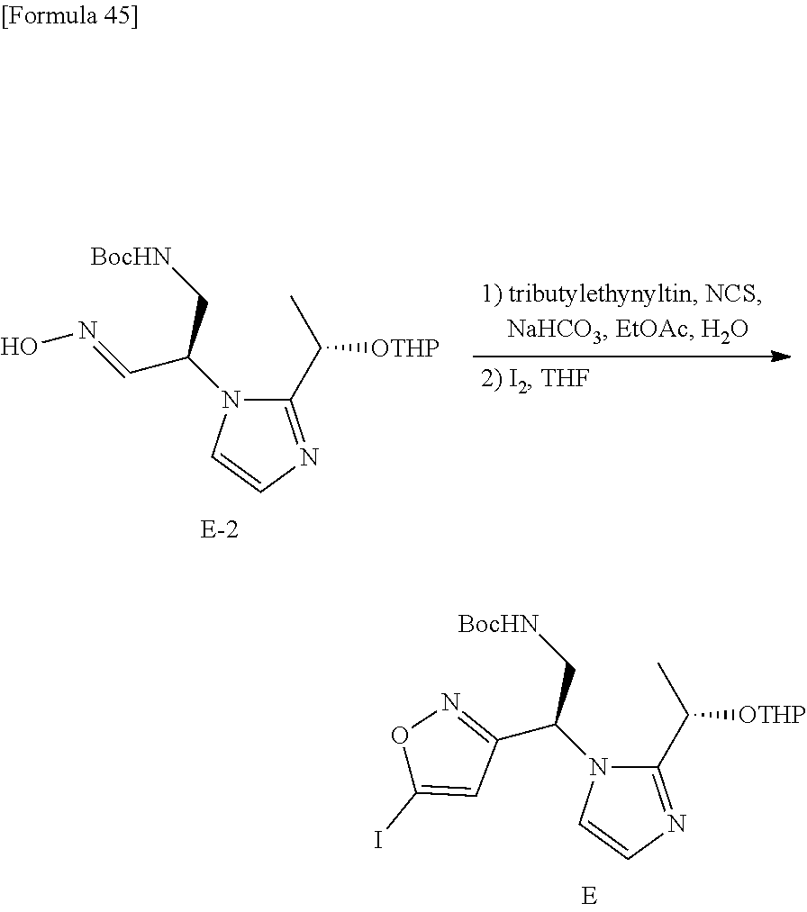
C1(C(C)[OTHP])=NC=CN1C(C[BocHN])C=NO.C1(C(C)[OTHP])=NC=CN1C(C[BocHN])C1=NOC(I)=C1
